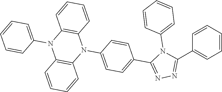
N1=C(C2=CC=C(N3C4=C(N(C5=CC=CC=C5)C5=C3C=CC=C5)C=CC=C4)C=C2)N(C2=CC=CC=C2)C(C2=CC=CC=C2)=N1
